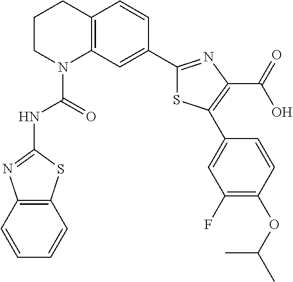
C1CN(C(=O)NC2=NC3=C(S2)C=CC=C3)C2=C(C1)C=CC(C1=NC(C(=O)O)=C(C3=CC(F)=C(OC(C)C)C=C3)S1)=C2
